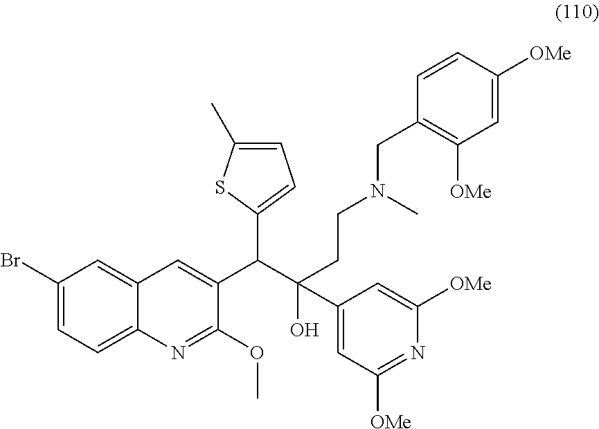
C1(Br)=CC=C2C(=C1)C=C(C(C(CCN(CC1=C([OMe])C=C([OMe])C=C1)C)(O)C1=CC([OMe])=NC([OMe])=C1)C1=CC=C(C)S1)C(OC)=N2
